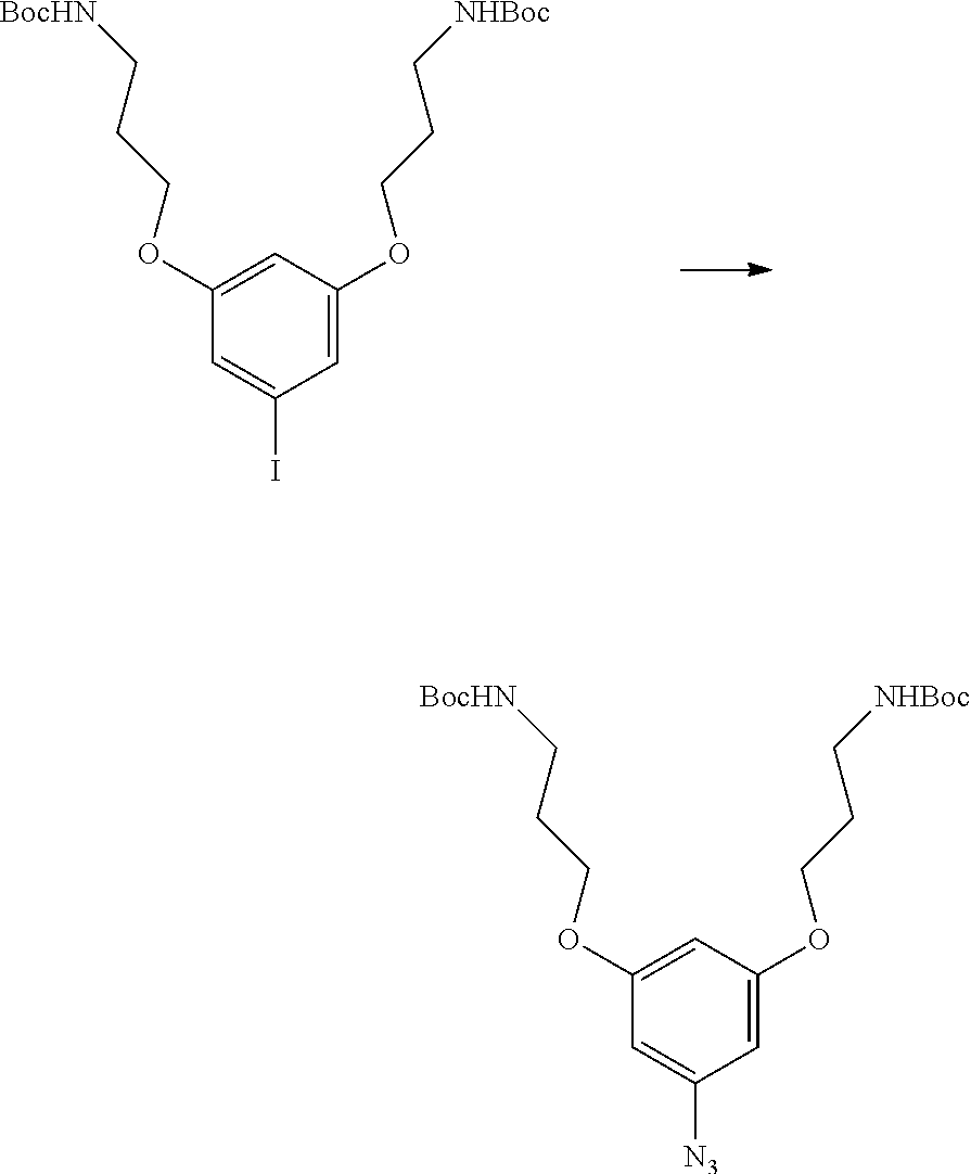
C1(OCCC[BocHN])=CC(OCCC[NHBoc])=CC(I)=C1.C1(OCCC[BocHN])=CC(OCCC[NHBoc])=CC([N3])=C1
